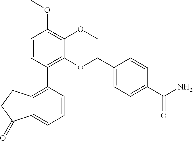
C1=CC(C2=C3C(=CC=C2)C(=O)CC3)=C(OCC2=CC=C(C(N)=O)C=C2)C(OC)=C1OC
